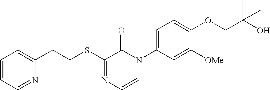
C1(CCSC2=NC=CN(C3=CC=C(OCC(O)(C)C)C([OMe])=C3)C2=O)=CC=CC=N1
